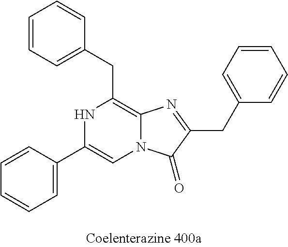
C1=CC(C2=CN3C(=C(CC4=CC=CC=C4)N2)N=C(CC2=CC=CC=C2)C3=O)=CC=C1
